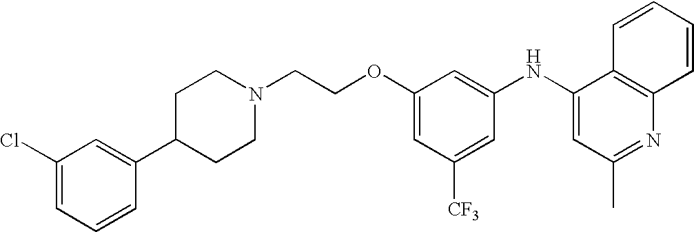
C1(NC2=CC(C)=NC3=C2C=CC=C3)=CC(OCCN2CCC(C3=CC(Cl)=CC=C3)CC2)=CC([CF3])=C1
